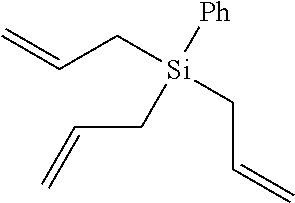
C(C[Si](CC=C)(CC=C)[Ph])=C
